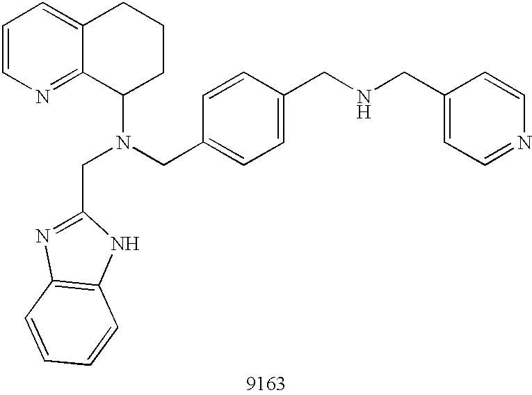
C1=CN=C2C(=C1)CCCC2N(CC1=CC=C(CNCC2=CC=NC=C2)C=C1)CC1=NC2=C(N1)C=CC=C2
